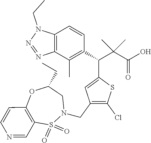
C12=C(C(C)=C(C(C(C(O)=O)(C)C)C3=CC(CN4S(=O)(=O)C5=C(OC(CC)C4)C=CN=C5)=C(Cl)S3)C=C1)N=NN2CC
